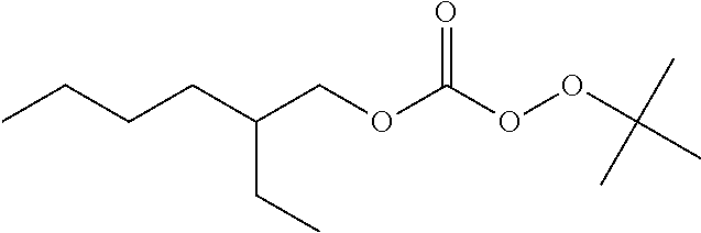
CCCCC(COC(OOC(C)(C)C)=O)CC
